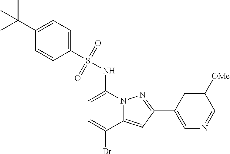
C1=C(NS(C2=CC=C(C(C)(C)C)C=C2)(=O)=O)N2C(=CC(C3=CN=CC([OMe])=C3)=N2)C(Br)=C1
